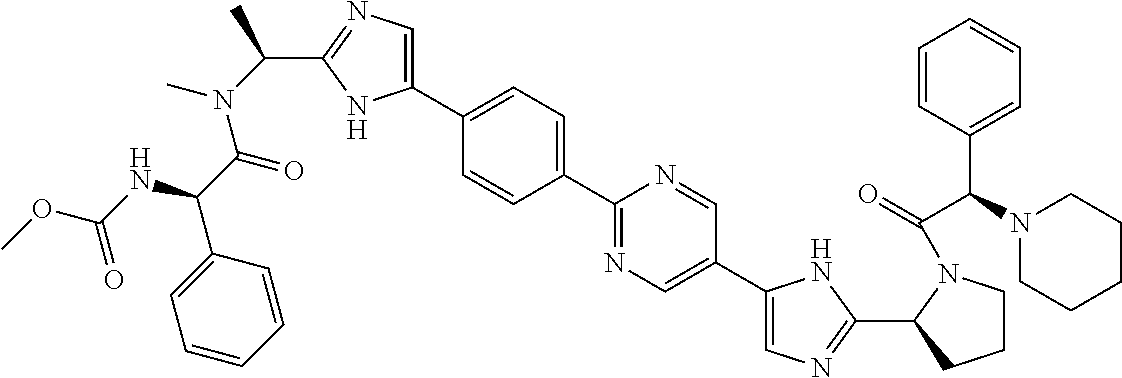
C1(C2=NC=C(C3=CN=C(C4CCCN4C(C(C4=CC=CC=C4)N4CCCCC4)=O)N3)C=N2)=CC=C(C2=CN=C(C(C)N(C(C(C3=CC=CC=C3)NC(OC)=O)=O)C)N2)C=C1
